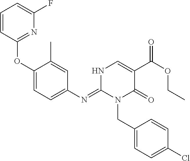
C1(N=C2N(CC3=CC=C(Cl)C=C3)C(=O)C(C(OCC)=O)=CN2)=CC=C(OC2=NC(F)=CC=C2)C(C)=C1
